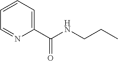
C1(C(NCCC)=O)=CC=CC=N1
